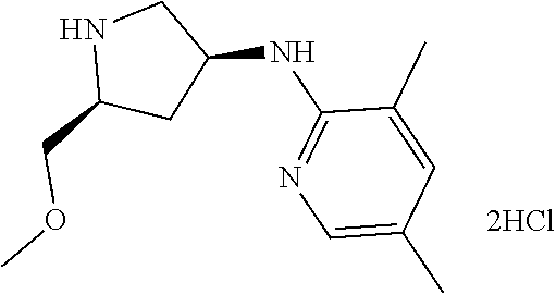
C1(NC2CNC(COC)C2)=NC=C(C)C=C1C.[2HCl]
